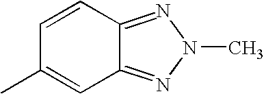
C1=CC2=NN(C)N=C2C=C1C
